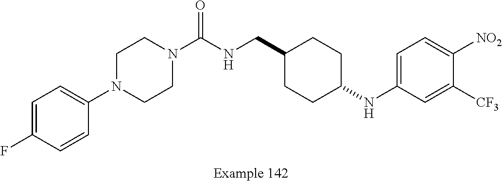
C1=C(F)C=CC(N2CCN(C(NCC3CCC(NC4=CC=C([NO2])C([CF3])=C4)CC3)=O)CC2)=C1
